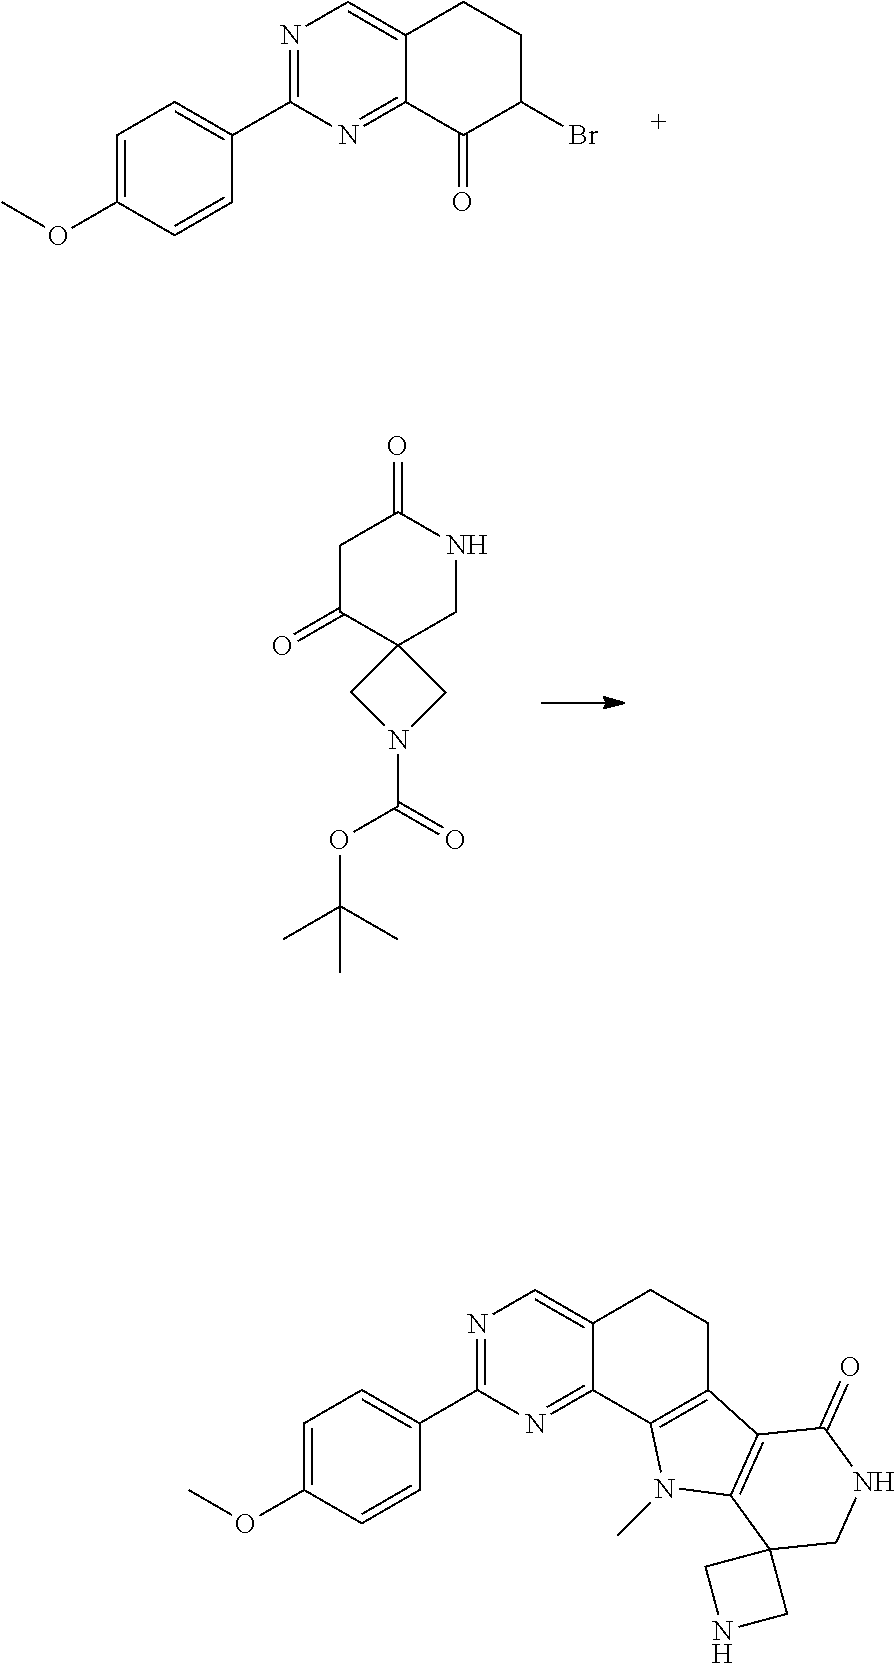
N1=C(C2=CC=C(OC)C=C2)N=C2C(=C1)CCC(Br)C2=O.C1C(=O)C2(CNC1=O)CN(C(OC(C)(C)C)=O)C2.C1=C(OC)C=CC(C2=NC=C3C(=N2)C2=C(CC3)C3=C(N2C)C2(CNC3=O)CNC2)=C1
